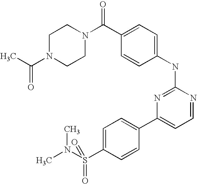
C1N(C(C)=O)CCN(C(C2=CC=C(NC3=NC(C4=CC=C(S(N(C)C)(=O)=O)C=C4)=CC=N3)C=C2)=O)C1
